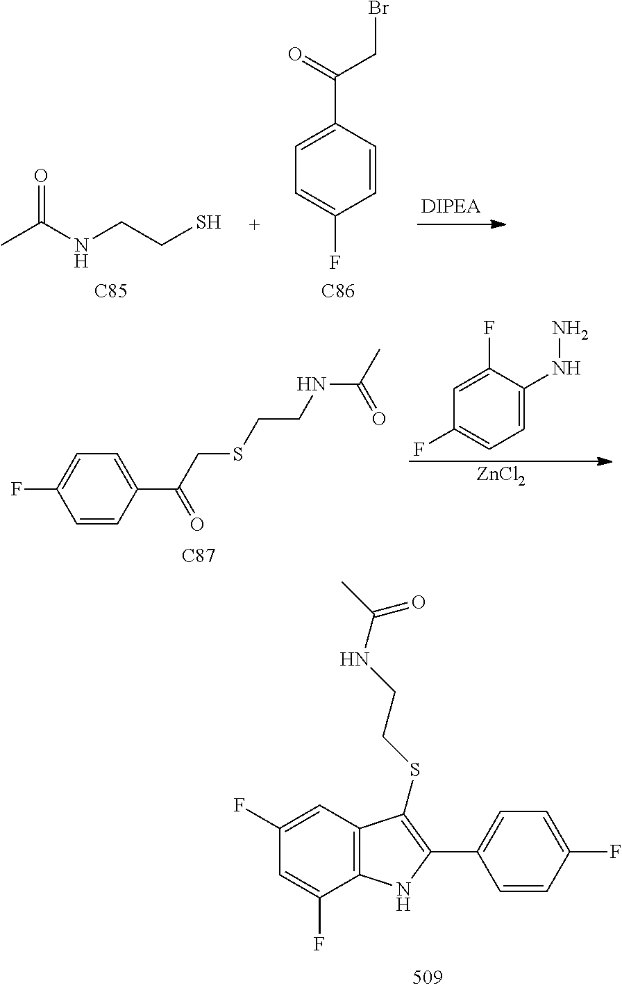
C1(F)=CC2=C(C(F)=C1)NC(C1=CC=C(F)C=C1)=C2SCCNC(=O)C.CC(NCCS)=O.[C85].C1=C(C(CBr)=O)C=CC(F)=C1.[C86].C1=C(F)C(NN)=CC=C1F.[ZnCl2].C1(C(=O)CSCCNC(=O)C)=CC=C(F)C=C1.[C87]
